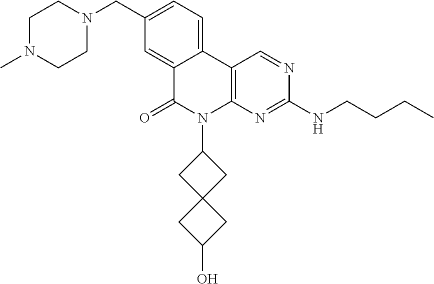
C12=CC(CN3CCN(C)CC3)=CC=C1C1=C(N(C3CC4(C3)CC(O)C4)C2=O)N=C(NCCCC)N=C1
